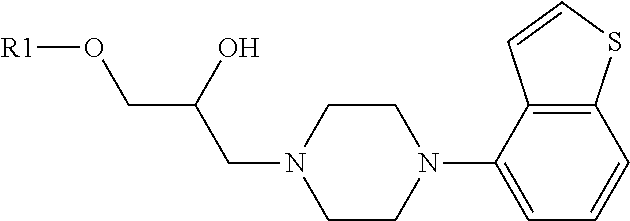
C12=C(C(N3CCN(CC(O)CO[R1])CC3)=CC=C1)C=CS2
